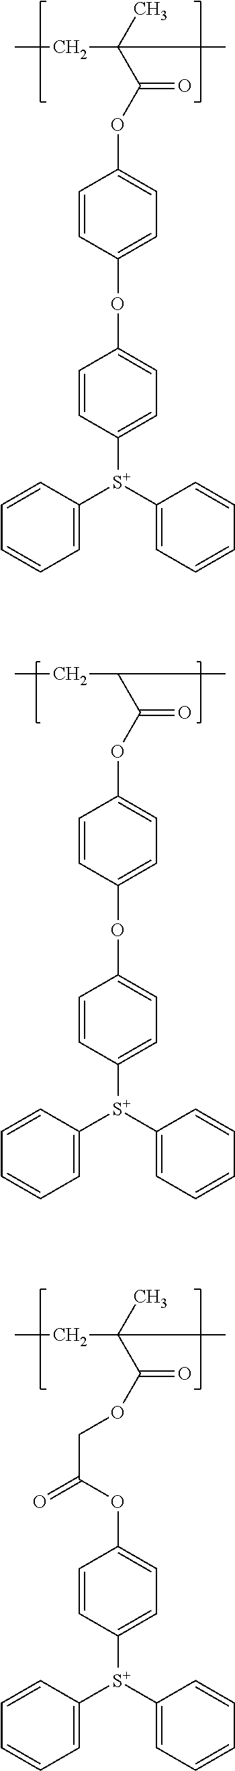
CCC(C(OC1=CC=C(OC2=CC=C([S+](C3=CC=CC=C3)C3=CC=CC=C3)C=C2)C=C1)=O)(C)C.CCC(C(OC1=CC=C(OC2=CC=C([S+](C3=CC=CC=C3)C3=CC=CC=C3)C=C2)C=C1)=O)C.CCC(C(OCC(=O)OC1=CC=C([S+](C2=CC=CC=C2)C2=CC=CC=C2)C=C1)=O)(C)C
